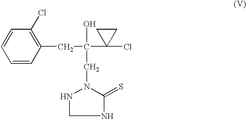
C1=CC=CC(CC(C2(Cl)CC2)(CN2NCNC2=S)O)=C1Cl
